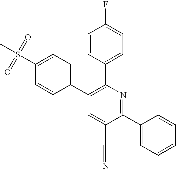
C1=CC(C2=C(C3=CC=C(S(C)(=O)=O)C=C3)C=C(C#N)C(C3=CC=CC=C3)=N2)=CC=C1F
